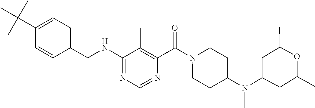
C1=CC(CNC2=NC=NC(C(=O)N3CCC(N(C)C4CC(C)OC(C)C4)CC3)=C2C)=CC=C1C(C)(C)C
